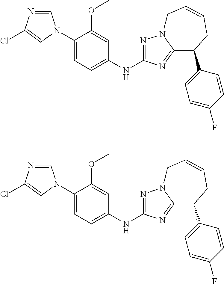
C1=NC(Cl)=CN1C1=CC=C(NC2=NN3C(=N2)C(C2=CC=C(F)C=C2)CC=CC3)C=C1OC.C1=NC(Cl)=CN1C1=CC=C(NC2=NN3C(=N2)C(C2=CC=C(F)C=C2)CC=CC3)C=C1OC
